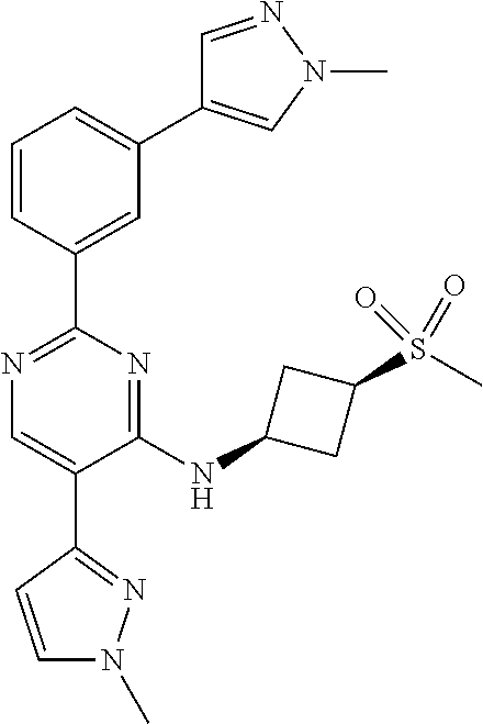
N1=C(C2=CC(C3=CN(C)N=C3)=CC=C2)N=C(NC2CC(S(C)(=O)=O)C2)C(C2=NN(C)C=C2)=C1
